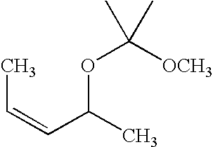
CC=CC(C)OC(C)([OCH3])C
